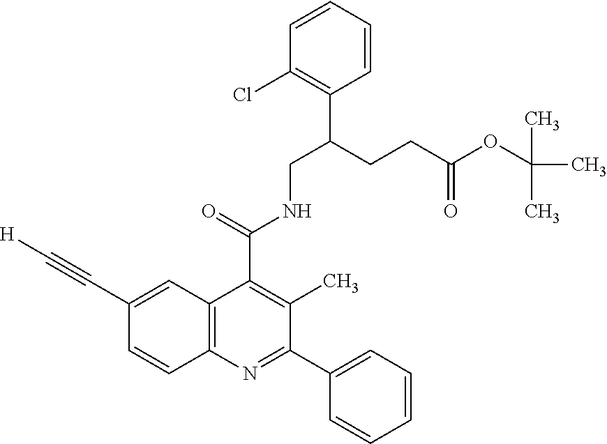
C1=CC=CC(C(CCC(OC(C)(C)C)=O)CNC(C2=C(C)C(C3=CC=CC=C3)=NC3=C2C=C(C#C[H])C=C3)=O)=C1Cl
